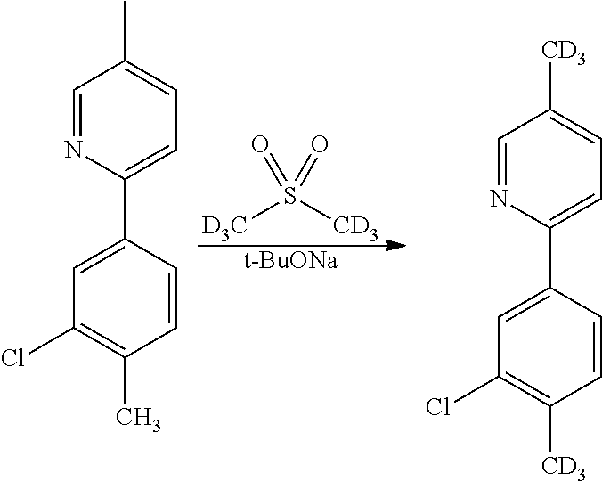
S(=O)(=O)([D3C])[CD3].[t-BuONa].C1=NC(C2=CC(Cl)=C(C)C=C2)=CC=C1C.C1=NC(C2=CC(Cl)=C([CD3])C=C2)=CC=C1[CD3]
